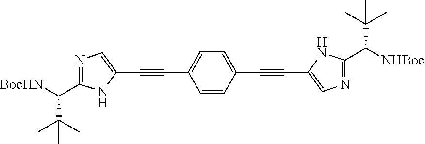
N1=C(C([BocHN])C(C)(C)C)NC(C#CC2=CC=C(C#CC3=CN=C(C([NHBoc])C(C)(C)C)N3)C=C2)=C1
